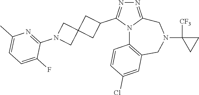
N1=C2N(C(C3CC4(C3)CN(C3=NC(C)=CC=C3F)C4)=N1)C1=C(CN(C3([CF3])CC3)C2)C=C(Cl)C=C1
